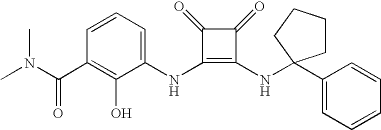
CN(C(C1=C(O)C(NC2=C(NC3(C4=CC=CC=C4)CCCC3)C(=O)C2=O)=CC=C1)=O)C
